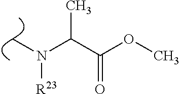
C(C(OC)=O)(N(C)[R23])C
